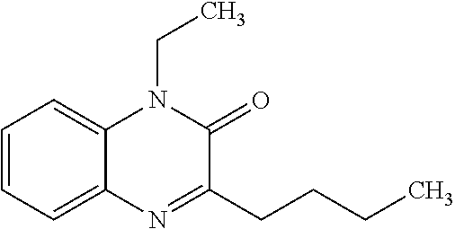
C1=CC=C2C(=C1)N(CC)C(=O)C(CCCC)=N2
